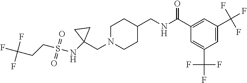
C1(CN2CCC(CNC(C3=CC(C(F)(F)F)=CC(C(F)(F)F)=C3)=O)CC2)(NS(CCC(F)(F)F)(=O)=O)CC1
